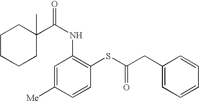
C1CCCC(C)(C(NC2=C(SC(=O)CC3=CC=CC=C3)C=CC([Me])=C2)=O)C1
